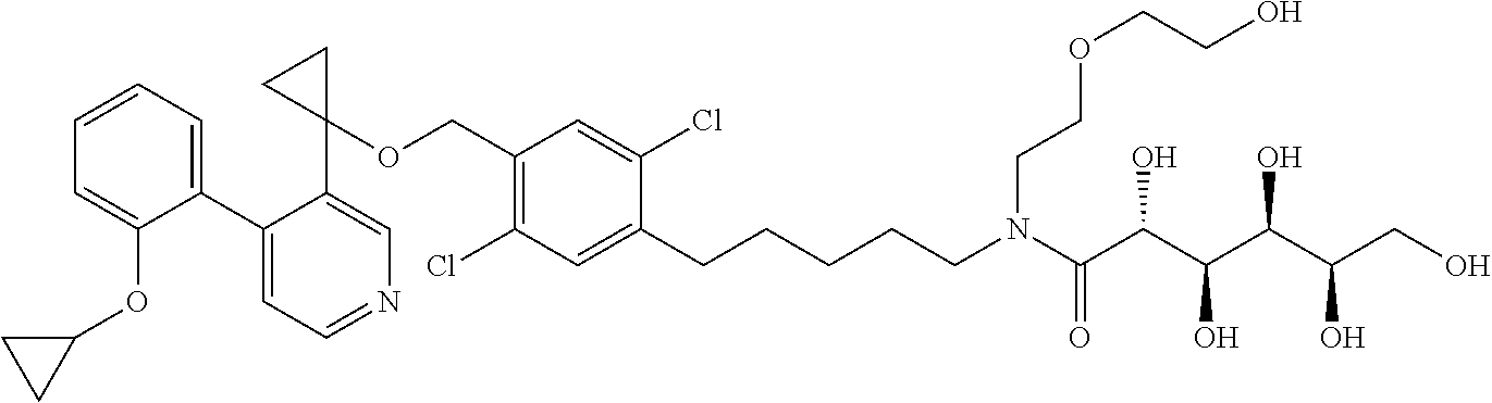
C1(C2=CC=CC=C2OC2CC2)=CC=NC=C1C1(OCC2=C(Cl)C=C(CCCCCN(C(C(C(C(C(CO)O)O)O)O)=O)CCOCCO)C(Cl)=C2)CC1
